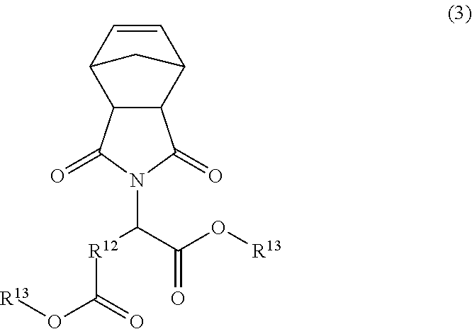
C12C(C3C=CC1C3)C(=O)N(C(C(O[R13])=O)[R12]C(O[R13])=O)C2=O
